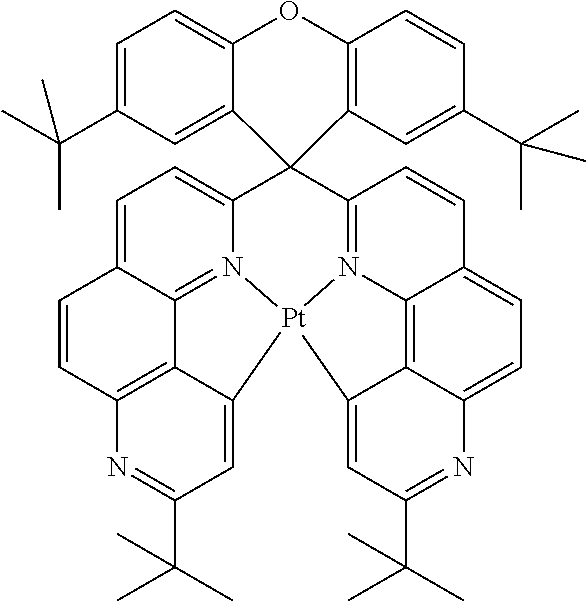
C12(C3=CC=C4C5=N3[Pt]3(N6=C1C=CC1=CC=C7C(=C61)C3=CC(C(C)(C)C)=N7)C1=CC(C(C)(C)C)=NC(=C51)C=C4)C1=C(OC3=CC=C(C(C)(C)C)C=C23)C=CC(C(C)(C)C)=C1
